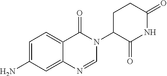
C1(=O)NC(=O)C(N2C=NC3=CC(N)=CC=C3C2=O)CC1
